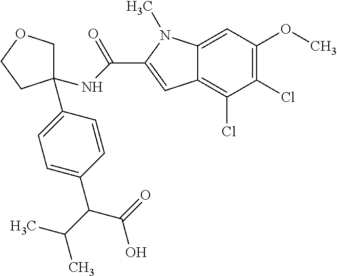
C1=C(C(C(C)C)C(=O)O)C=CC(C2(NC(=O)C3=CC4=C(Cl)C(Cl)=C(OC)C=C4N3C)COCC2)=C1
